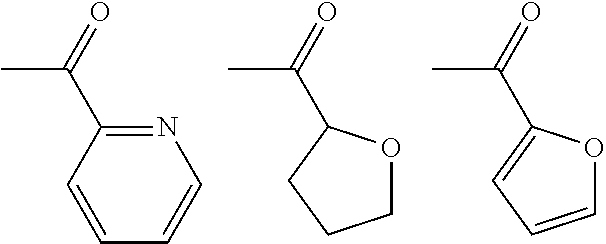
N1=C(C(=O)C)C=CC=C1.C(=O)(C)C1OCCC1.C(=O)(C)C1=CC=CO1
